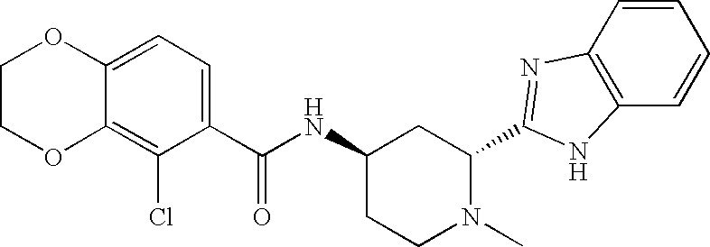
C1(C(NC2CCN(C)C(C3=NC4=C(C=CC=C4)N3)C2)=O)=CC=C2C(=C1Cl)OCCO2
